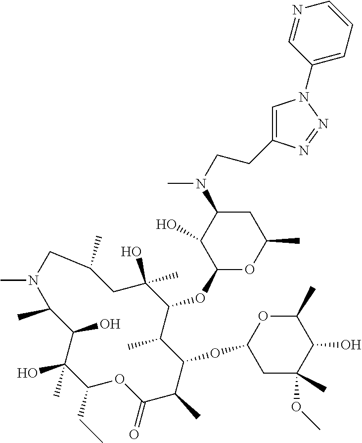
C1(CC)C(C)(O)C(O)C(C)N(C)CC(C)CC(O)(C)C(OC2OC(C)CC(N(C)CCC3=CN(C4=CC=CN=C4)N=N3)C2O)C(C)C(OC2CC(C)(OC)C(O)C(C)O2)C(C)C(=O)O1
